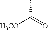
CC(=O)[H3CO]
